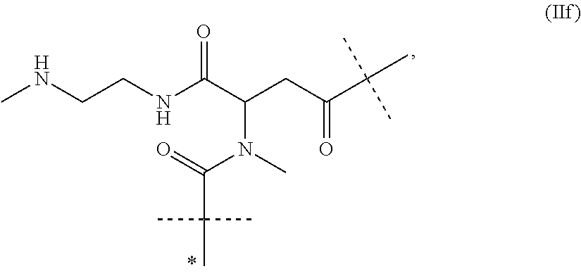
N(CCNC(C(CC(C(C)(C)C)=O)N(C(C(C)(C)C)=O)C)=O)C
